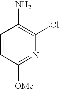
C1=CC([OMe])=NC(Cl)=C1N
